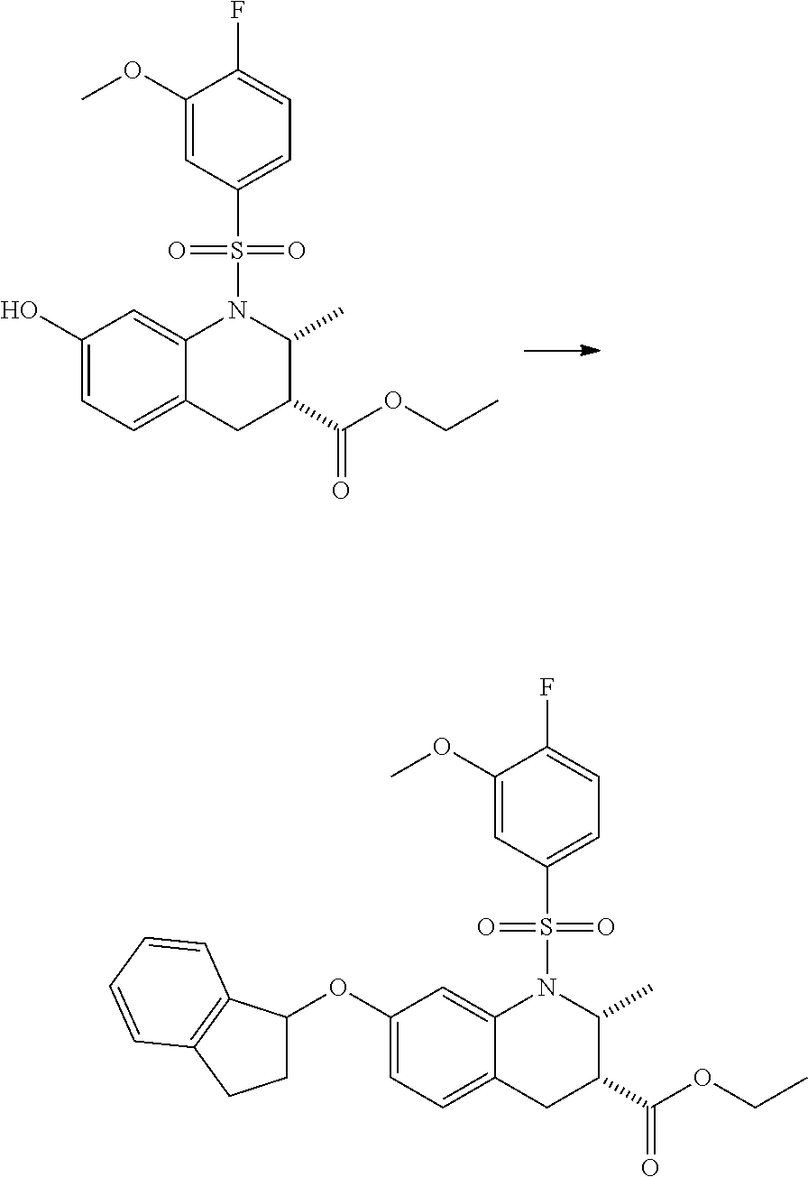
OC1=CC=C2C(=C1)N(S(=O)(=O)C1=CC=C(F)C(OC)=C1)C(C)C(C(OCC)=O)C2.O(C1=CC=C2C(=C1)N(S(=O)(=O)C1=CC=C(F)C(OC)=C1)C(C)C(C(OCC)=O)C2)C1CCC2=C1C=CC=C2
